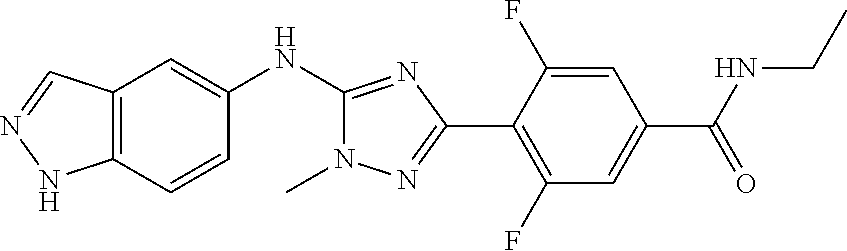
C12=C(C=CC(NC3=NC(C4=C(F)C=C(C(NCC)=O)C=C4F)=NN3C)=C1)NN=C2
